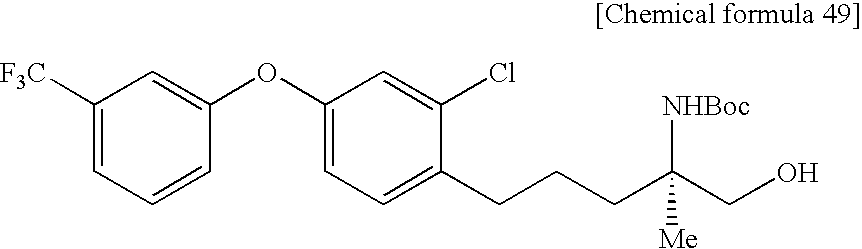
C1([F3C])=CC=CC(OC2=CC=C(CCCC(CO)([NHBoc])[Me])C(Cl)=C2)=C1
